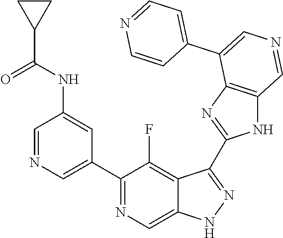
C1(C2=CN=CC(NC(=O)C3CC3)=C2)=NC=C2C(=C1F)C(C1=NC3=C(N1)C=NC=C3C1=CC=NC=C1)=NN2
